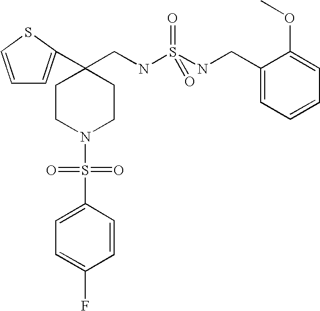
C1=CSC(C2(CNS(NCC3=CC=CC=C3OC)(=O)=O)CCN(S(=O)(=O)C3=CC=C(F)C=C3)CC2)=C1
